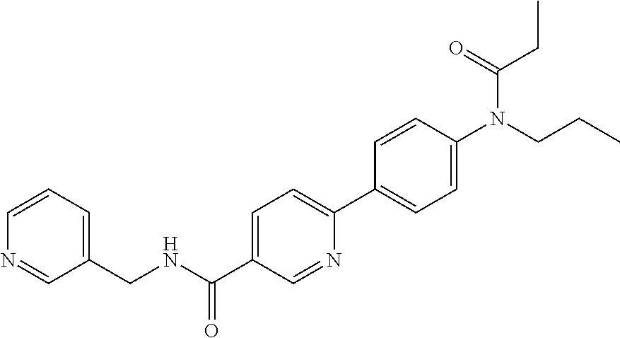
C1=CC=C(CNC(C2=CC=C(C3=CC=C(N(CCC)C(=O)CC)C=C3)N=C2)=O)C=N1
